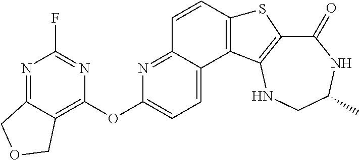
C1(=O)C2=C(NCC(C)N1)C1=C(S2)C=CC2=NC(OC3=C4C(=NC(F)=N3)COC4)=CC=C12
